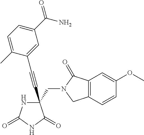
C(#CC1(CN2C(=O)C3=C(C2)C=CC(OC)=C3)NC(=O)NC1=O)C1=CC(C(N)=O)=CC=C1C
